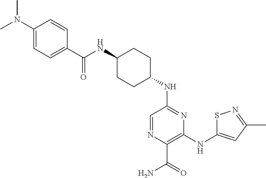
N(C1=NC(NC2=CC(C)=NS2)=C(C(N)=O)N=C1)C1CCC(NC(C2=CC=C(N(C)C)C=C2)=O)CC1
